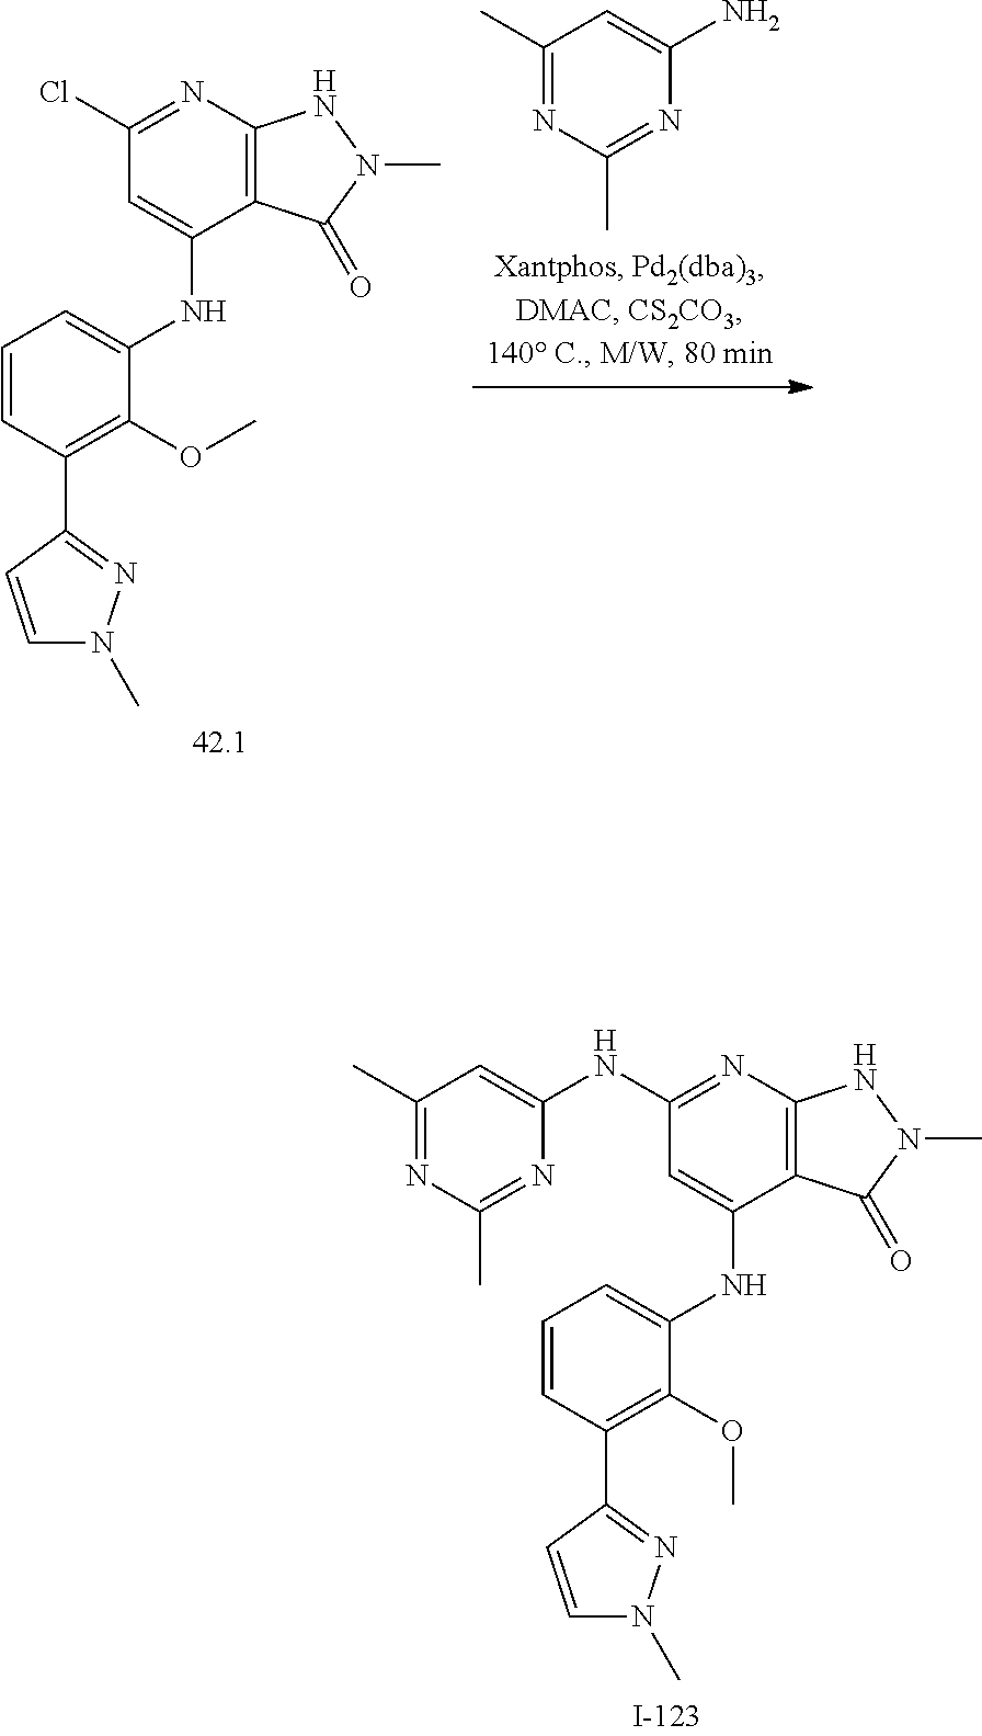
C1=CC(C2=NN(C)C=C2)=C(OC)C(NC2=CC(NC3=CC(C)=NC(C)=N3)=NC3=C2C(=O)N(C)N3)=C1.C1=CC(C2=NN(C)C=C2)=C(OC)C(NC2=CC(Cl)=NC3=C2C(=O)N(C)N3)=C1.N1=C(C)N=C(C)C=C1N
